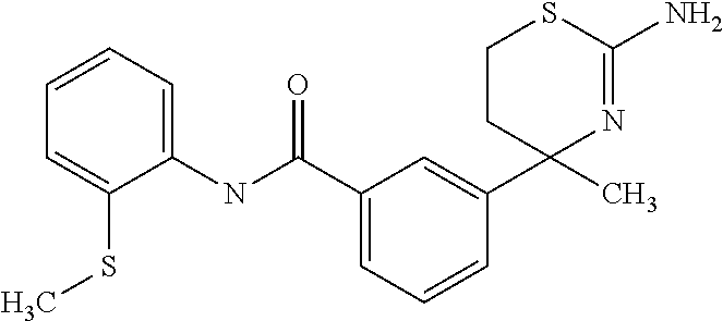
C1CC(C2=CC(C(NC3=CC=CC=C3SC)=O)=CC=C2)(C)N=C(N)S1
